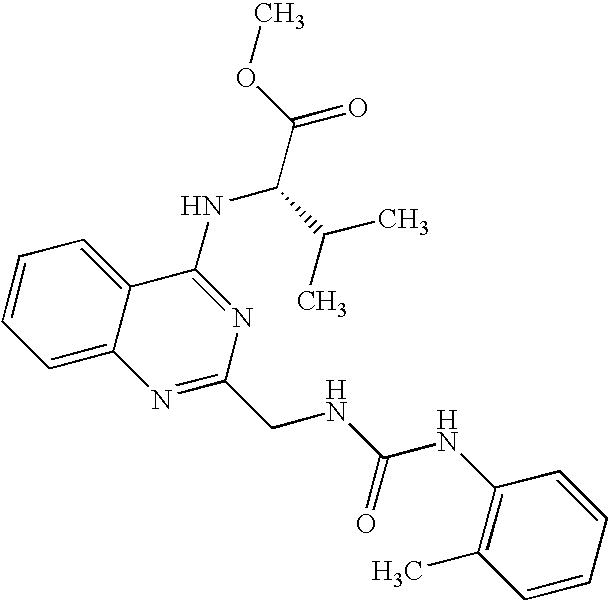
C1=CC=C2C(=C1)C(NC(C(C)C)C(=O)OC)=NC(CNC(NC1=C(C)C=CC=C1)=O)=N2
